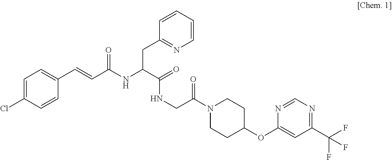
C1=C(Cl)C=CC(C=CC(NC(C(=O)NCC(N2CCC(OC3=CC(C(F)(F)F)=NC=N3)CC2)=O)CC2=NC=CC=C2)=O)=C1
